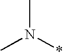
CN(*)C
